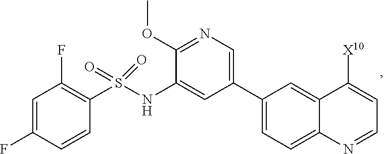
C1=C(F)C=CC(S(NC2=CC(C3=CC=C4C(=C3)C([X10])=CC=N4)=CN=C2OC)(=O)=O)=C1F
